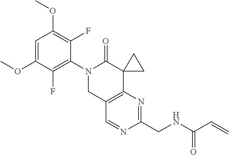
C1(OC)=CC(OC)=C(F)C(N2CC3=C(N=C(CNC(=O)C=C)N=C3)C3(C2=O)CC3)=C1F
